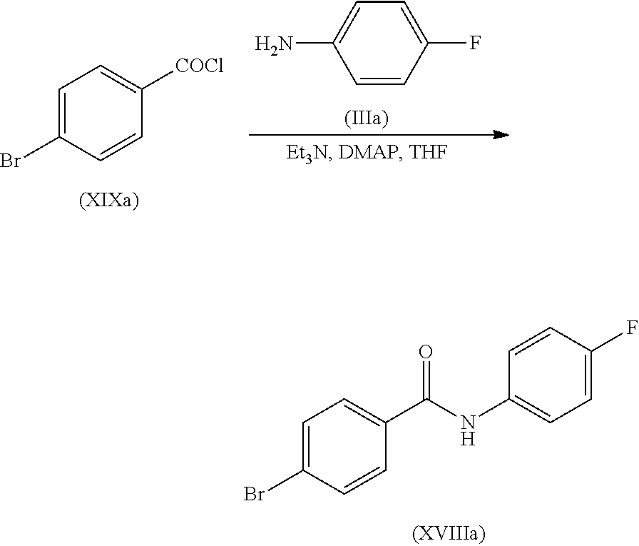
C1=C(Br)C=CC(C(NC2=CC=C(F)C=C2)=O)=C1.C1=C(Br)C=CC([COCl])=C1.C1(F)=CC=C(N)C=C1
